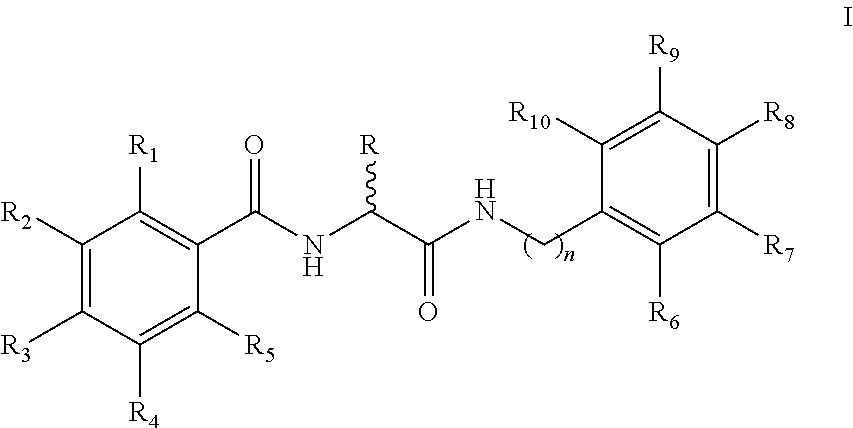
C1([R2])=C([R3])C([R4])=C([R5])C(C(NC(C(NCC2=C([R6])C([R7])=C([R8])C([R9])=C2[R10])=O)[R])=O)=C1[R1]
